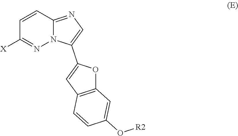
C1=CC2=NC=C(C3=CC4=C(O3)C=C(O[R2])C=C4)N2N=C1[X]
